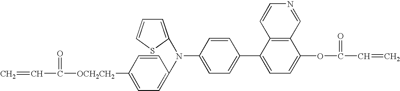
C=CC(=O)[OCH2CH2]C1=CC=C(N(C2=CC=CS2)C2=CC=C(C3=CC=C(OC(=O)C=C)C4=C3C=CN=C4)C=C2)C=C1
